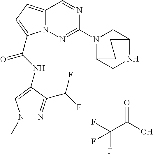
O=C(O)C(F)(F)F.N1=CC2=CC=C(C(NC3=CN(C)N=C3C(F)F)=O)N2N=C1N1C2CNC(C1)CC2
